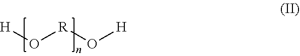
[H]O[R]O[H]
